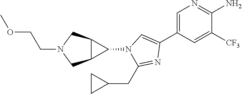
C1=C(C2=CN(C3C4C3CN(CCOC)C4)C(CC3CC3)=N2)C=C([CF3])C(N)=N1
